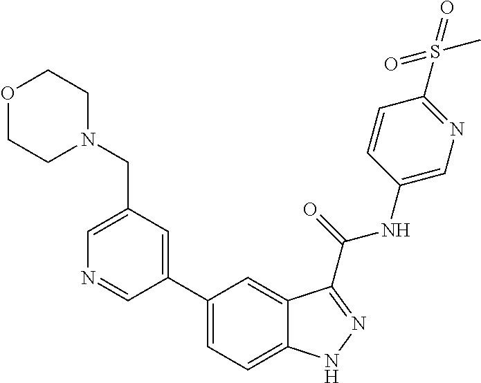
C1(CN2CCOCC2)=CN=CC(C2=CC=C3C(=C2)C(C(NC2=CN=C(S(=O)(=O)C)C=C2)=O)=NN3)=C1
